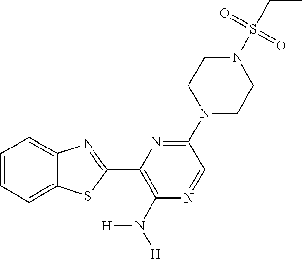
C1=CC=C2C(=C1)N=C(C1=C(N([H])[H])N=CC(N3CCN(S(CC)(=O)=O)CC3)=N1)S2
